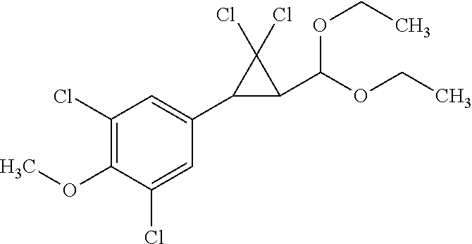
C1(Cl)=C(OC)C(Cl)=CC(C2C(C(OCC)OCC)C2(Cl)Cl)=C1
